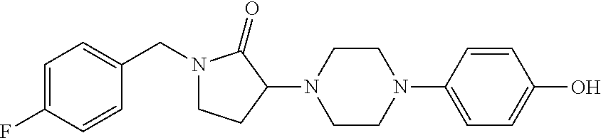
C1=C(F)C=CC(CN2CCC(N3CCN(C4=CC=C(O)C=C4)CC3)C2=O)=C1
